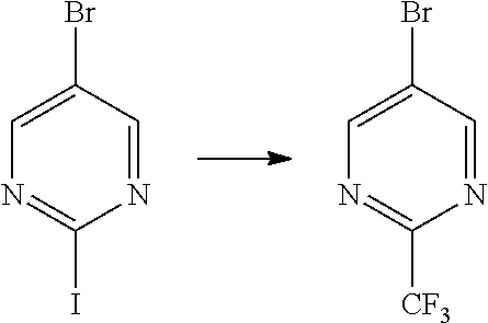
N1=CC(Br)=CN=C1I.N1=CC(Br)=CN=C1[CF3]
